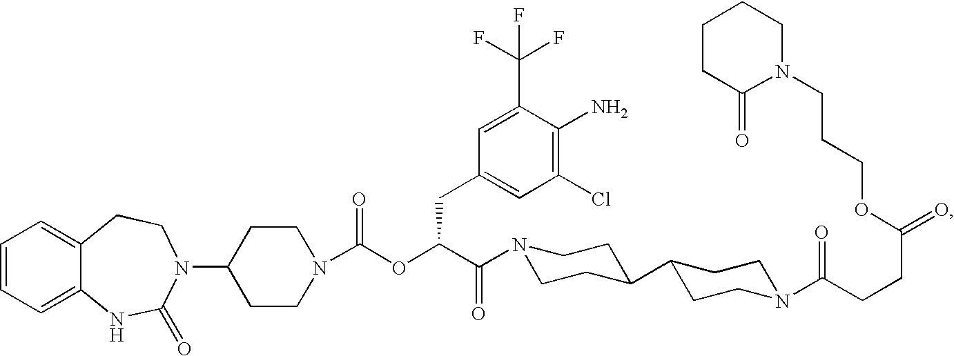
C1=CC=C2C(=C1)CCN(C1CCN(C(OC(C(=O)N3CCC(C4CCN(C(CCC(=O)OCCCN5CCCCC5=O)=O)CC4)CC3)CC3=CC(Cl)=C(N)C(C(F)(F)F)=C3)=O)CC1)C(=O)N2
